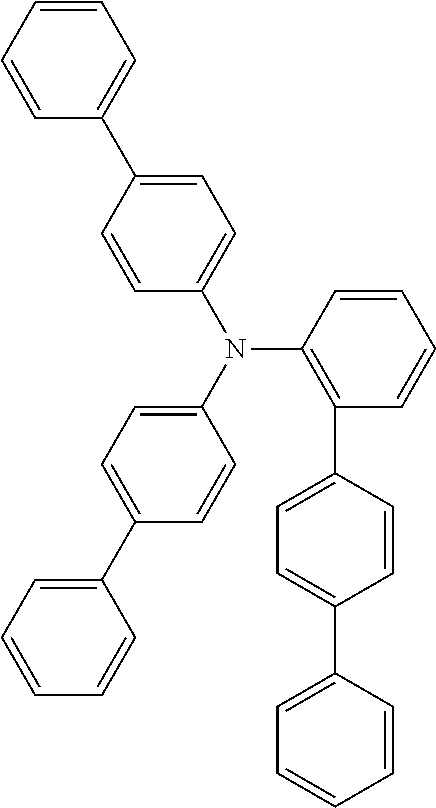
C1=CC=CC(C2=CC=C(N(C3=CC=C(C4=CC=CC=C4)C=C3)C3=C(C4=CC=C(C5=CC=CC=C5)C=C4)C=CC=C3)C=C2)=C1
